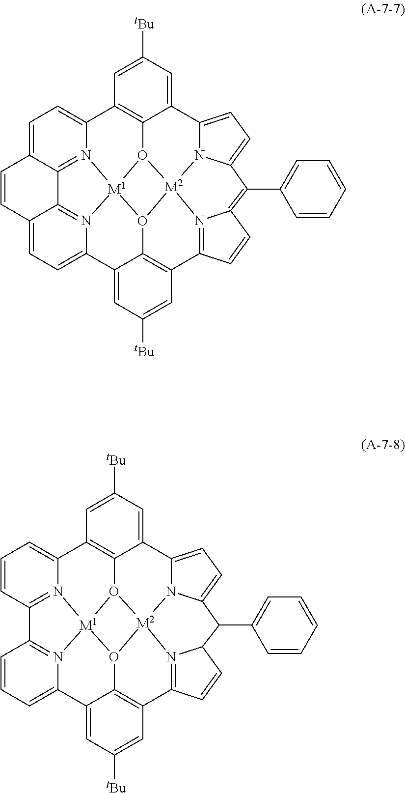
C1=C2C3=N4C(=C1)C1=C5C(=CC([tBu])=C1)C1=CC=C6N1[M2]17O5[M1]45N4=C3C(=CC=C4C3=CC([tBu])=CC(=C3O51)C1=N7C(=C6C3=CC=CC=C3)C=C1)C=C2.C1=CC2=N3C(=C1)C1=C4C(=CC([tBu])=C1)C1=CC=C5N1[M2]16O4[M1]34N3=C2C=CC=C3C2=CC([tBu])=CC(=C2O41)C1=N6C(C=C1)C5C1=CC=CC=C1
